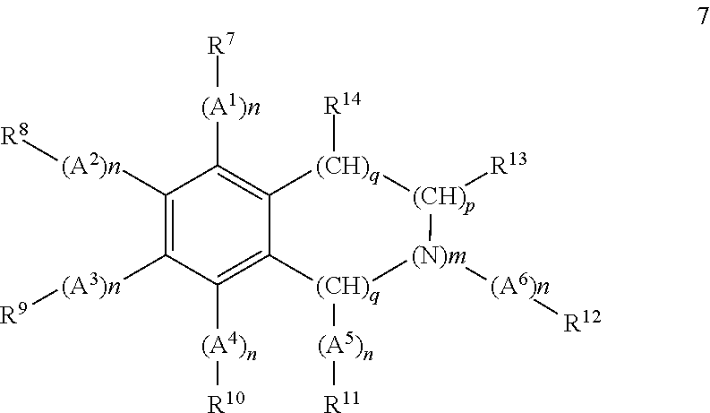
C1([(A2)n][R8])=C([(A3)n][R9])C([(A4)n][R10])=C2C(=C1[(A1)n][R7])[(CH)q]([R14])[(CH)p]([R13])[(N)m]([(A6)n][R12])[(CH)q]2[(A5)n][R11]
